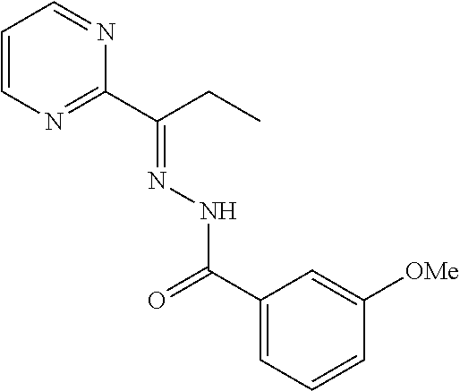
C1=CN=C(C(CC)=NNC(=O)C2=CC=CC([OMe])=C2)N=C1
